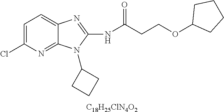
C1=C(Cl)N=C2C(=C1)N=C(NC(CCOC1CCCC1)=O)N2C1CCC1.[C18H25ClN4O2]
